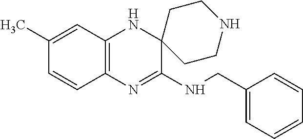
C12=C(N=C(NCC3=CC=CC=C3)C3(N1)CCNCC3)C=CC(C)=C2
